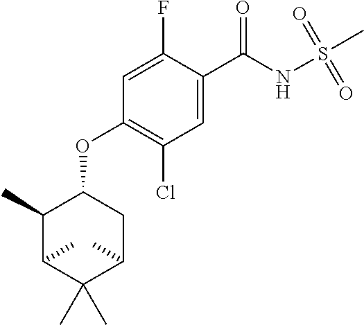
C1(F)=CC(OC2C(C)C(C)C(C)(C)C(C)C2)=C(Cl)C=C1C(NS(C)(=O)=O)=O
